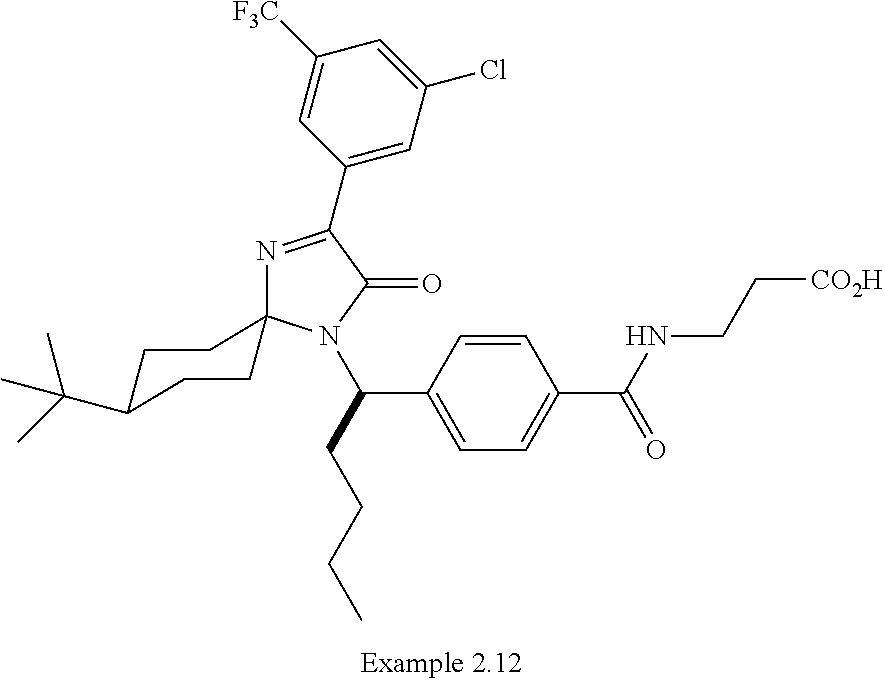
C1=C(C(NCC[CO2H])=O)C=CC(C(N2C3(N=C(C4=CC(Cl)=CC([F3C])=C4)C2=O)CCC(C(C)(C)C)CC3)CCCC)=C1
